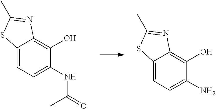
C12=CC=C(NC(=O)C)C(O)=C1N=C(C)S2.C12=CC=C(N)C(O)=C1N=C(C)S2
